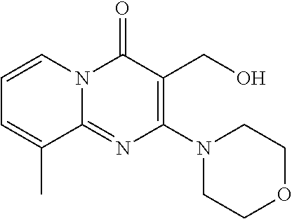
C1=CN2C(=NC(N3CCOCC3)=C(CO)C2=O)C(C)=C1
